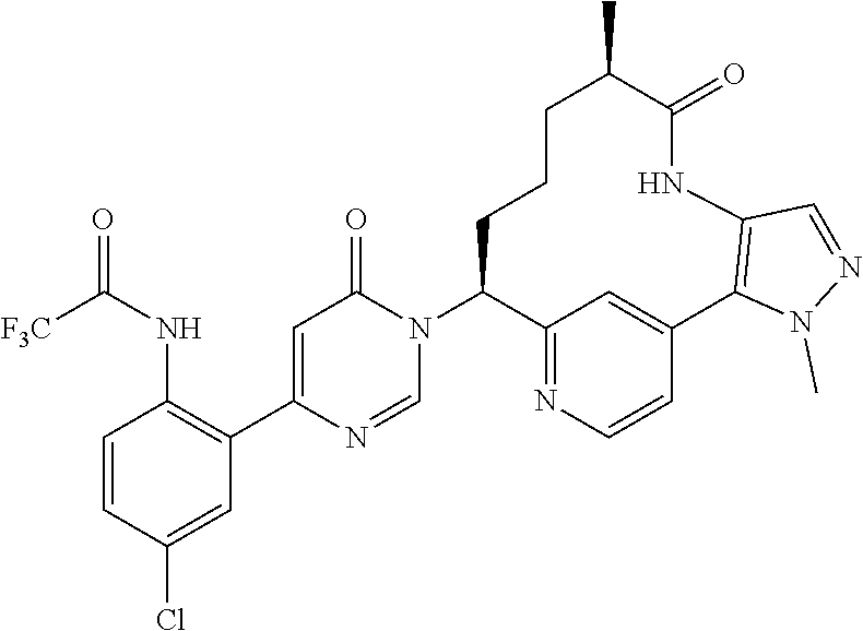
C1=NC(C2=C(NC(=O)[F3C])C=CC(Cl)=C2)=CC(=O)N1C1C2=NC=CC(=C2)C2=C(NC(=O)C(C)CCC1)C=NN2C
